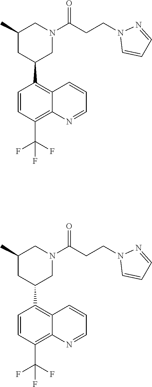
C1(C2CN(C(CCN3C=CC=N3)=O)CC(C)C2)=C2C(=C(C(F)(F)F)C=C1)N=CC=C2.C1(C2CN(C(CCN3C=CC=N3)=O)CC(C)C2)=C2C(=C(C(F)(F)F)C=C1)N=CC=C2
